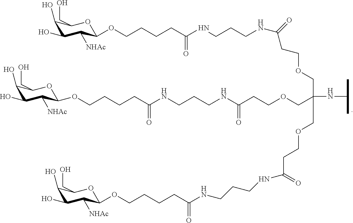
C1(O)C(O)C([NHAc])C(OCCCCC(NCCCNC(=O)CCOCC(COCCC(NCCCNC(CCCCOC2C([NHAc])C(O)C(O)C(CO)O2)=O)=O)(NC(C)C)COCCC(NCCCNC(CCCCOC2C([NHAc])C(O)C(O)C(CO)O2)=O)=O)=O)OC1CO
